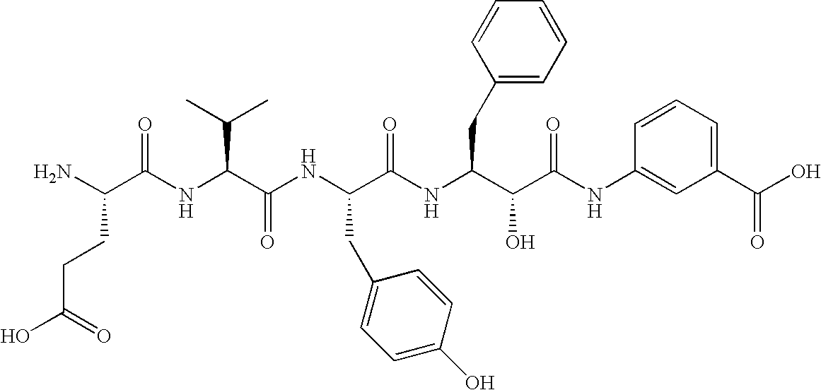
C(=O)(CCC(N)C(=O)NC(C(C)C)C(=O)NC(CC1=CC=C(O)C=C1)C(=O)NC(CC1=CC=CC=C1)C(O)C(=O)NC1=CC(C(O)=O)=CC=C1)O
